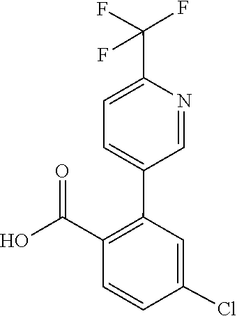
C1(C(O)=O)=C(C2=CC=C(C(F)(F)F)N=C2)C=C(Cl)C=C1
